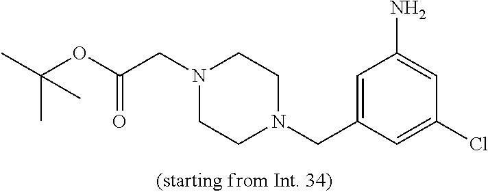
C1=C(CN2CCN(CC(OC(C)(C)C)=O)CC2)C=C(Cl)C=C1N
